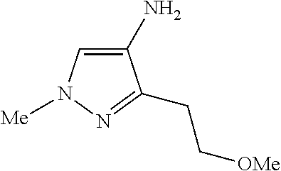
C1(N)=CN([Me])N=C1CC[OMe]
